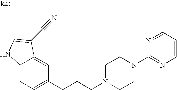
C12=CC=C(CCCN3CCN(C4=NC=CC=N4)CC3)C=C1C(C#N)=CN2
